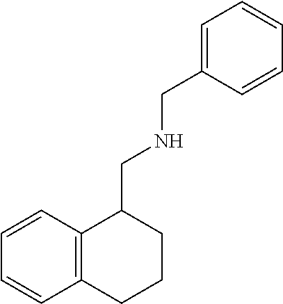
C1=CC2=C(C=C1)C(CNCC1=CC=CC=C1)CCC2
